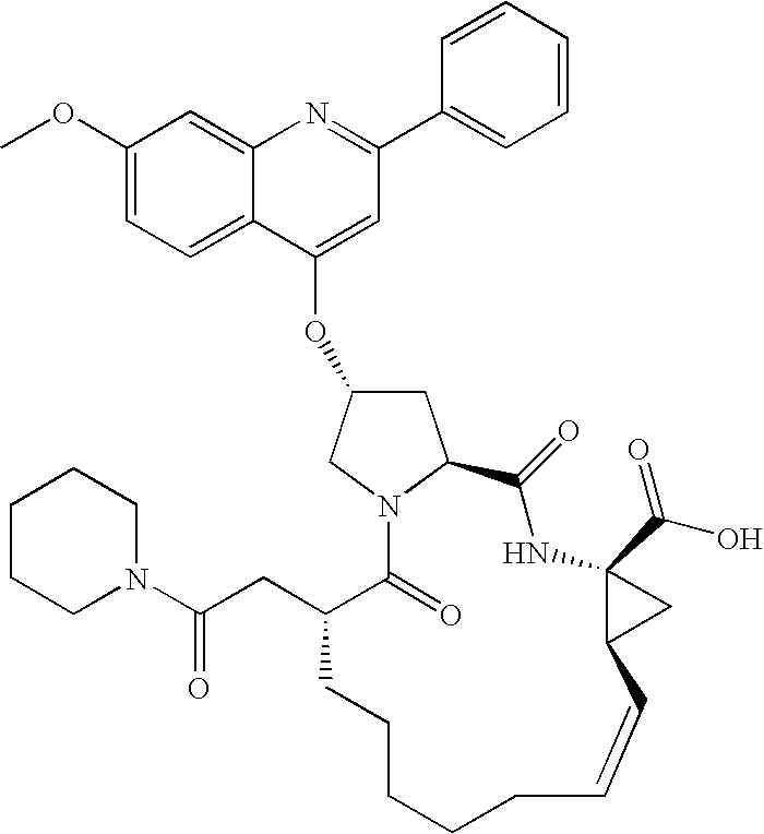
C1(OC)=CC=C2C(=C1)N=C(C1=CC=CC=C1)C=C2OC1CC2N(C1)C(=O)C(CC(N1CCCCC1)=O)CCCCCC=CC1C(C(=O)O)(NC2=O)C1
